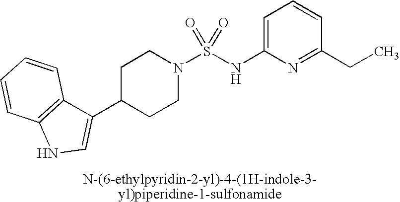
C1=C(NS(N2CCC(C3=CNC4=C3C=CC=C4)CC2)(=O)=O)N=C(CC)C=C1
